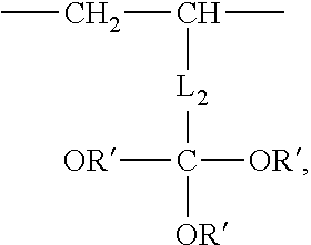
[L2](C([OR])([OR])[OR])C(CC)C
